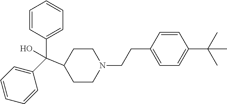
C1(C(C2=CC=CC=C2)(C2CCN(CCC3=CC=C(C(C)(C)C)C=C3)CC2)O)=CC=CC=C1
